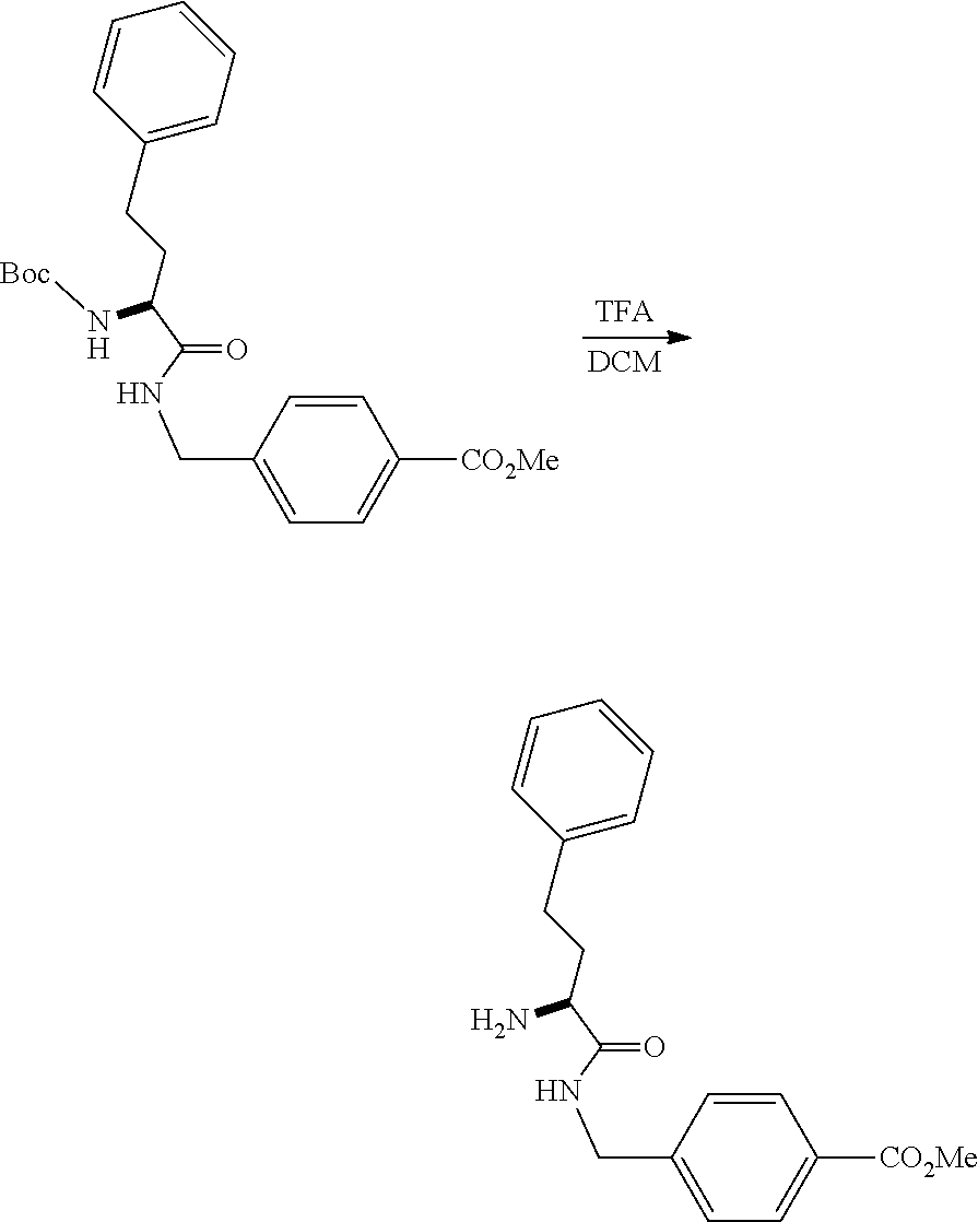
N(C(C(NCC1=CC=C([CO2Me])C=C1)=O)CCC1=CC=CC=C1)[Boc].NC(C(NCC1=CC=C([CO2Me])C=C1)=O)CCC1=CC=CC=C1
